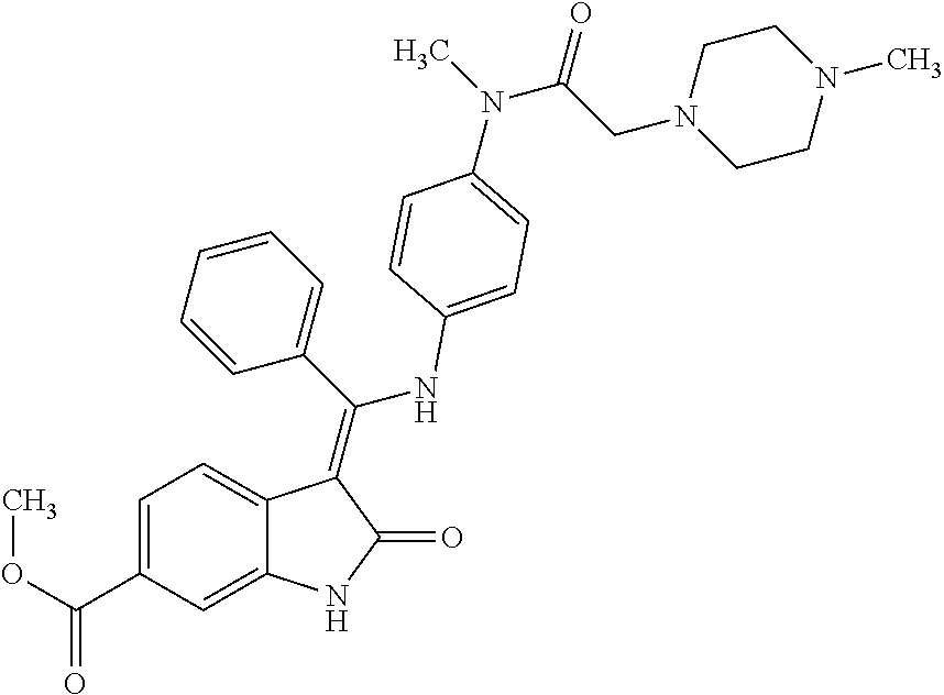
C1=C(C(OC)=O)C=C2C(=C1)C(=C(NC1=CC=C(N(C(=O)CN3CCN(C)CC3)C)C=C1)C1=CC=CC=C1)C(=O)N2
